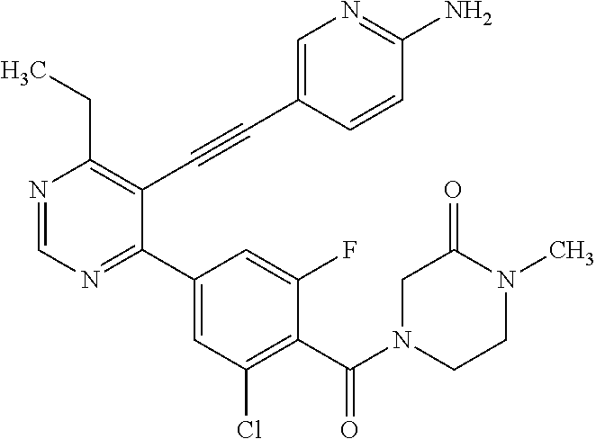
N1=CN=C(C2=CC(Cl)=C(C(=O)N3CCN(C)C(=O)C3)C(F)=C2)C(C#CC2=CN=C(N)C=C2)=C1CC
